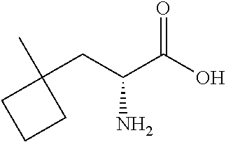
OC(C(CC1(C)CCC1)N)=O
